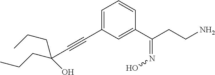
C1=C(C#CC(CCC)(CCC)O)C=C(C(CCN)=NO)C=C1
